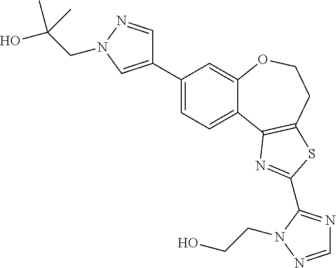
C1(C2=CN(CC(O)(C)C)N=C2)=CC=C2C(=C1)OCCC1=C2N=C(C2=NC=NN2CCO)S1
